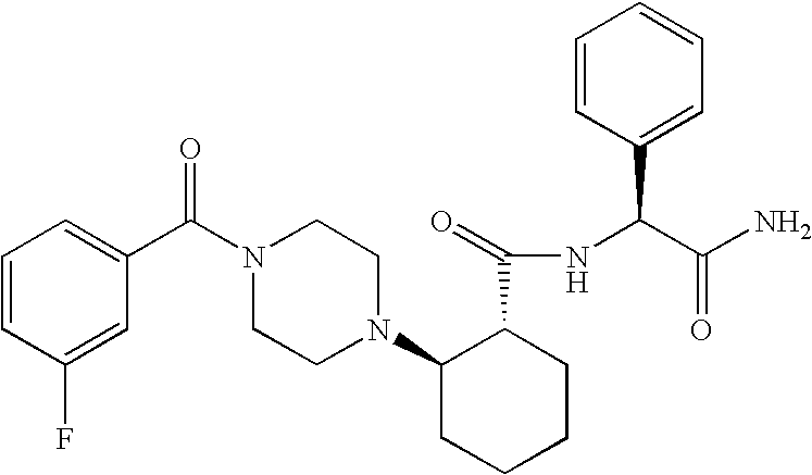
C1(F)=CC(C(N2CCN(C3CCCCC3C(NC(C(N)=O)C3=CC=CC=C3)=O)CC2)=O)=CC=C1
